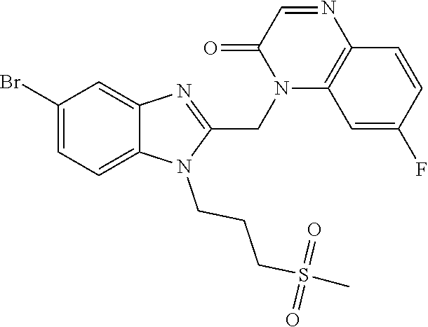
C1(Br)=CC=C2C(=C1)N=C(CN1C3=C(N=CC1=O)C=CC(F)=C3)N2CCCS(C)(=O)=O
